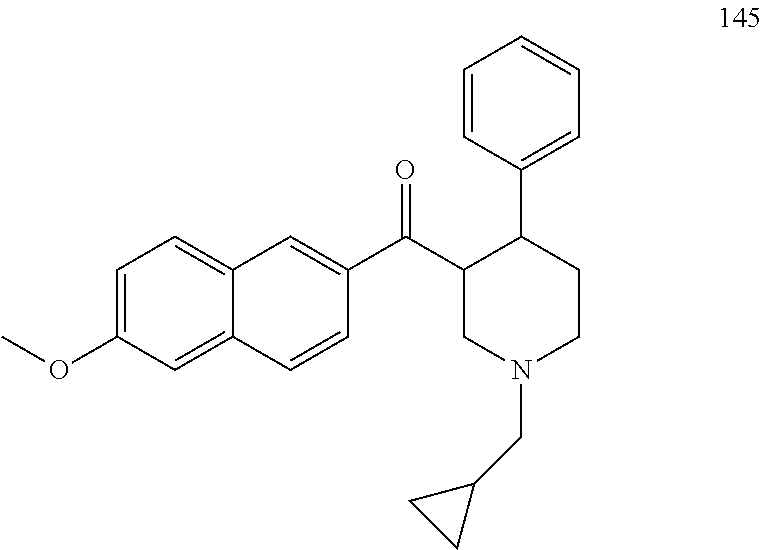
C1=C(OC)C=C2C(=C1)C=C(C(C1CN(CC3CC3)CCC1C1=CC=CC=C1)=O)C=C2
